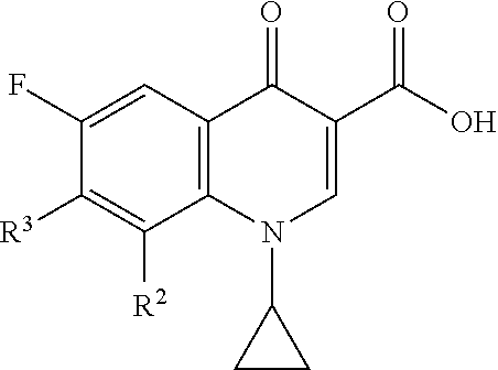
C1=C(F)C([R3])=C([R2])C2=C1C(=O)C(C(O)=O)=CN2C1CC1
